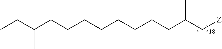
C(C(C[Z])C)CCCCCCCC(CC)C
